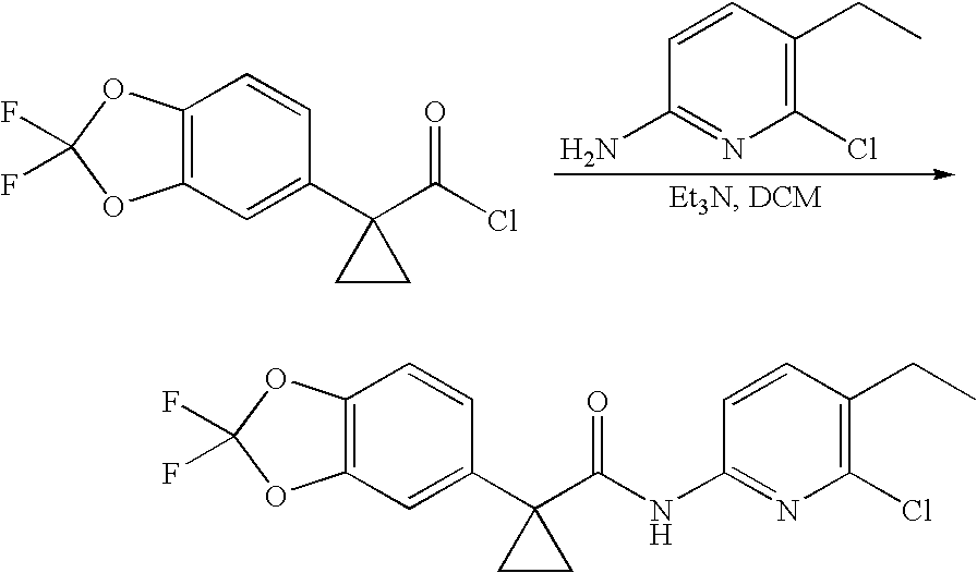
C12=C(C=C(C3(C(Cl)=O)CC3)C=C1)OC(F)(F)O2.C1=CC(CC)=C(Cl)N=C1N.C12=C(C=C(C3(C(NC4=NC(Cl)=C(CC)C=C4)=O)CC3)C=C1)OC(F)(F)O2
